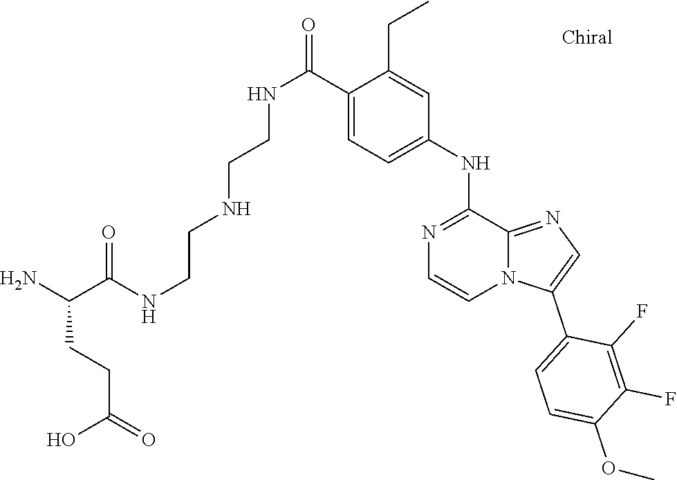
C1(C(NCCNCCNC(C(N)CCC(=O)O)=O)=O)=CC=C(NC2=NC=CN3C2=NC=C3C2=CC=C(OC)C(F)=C2F)C=C1CC
